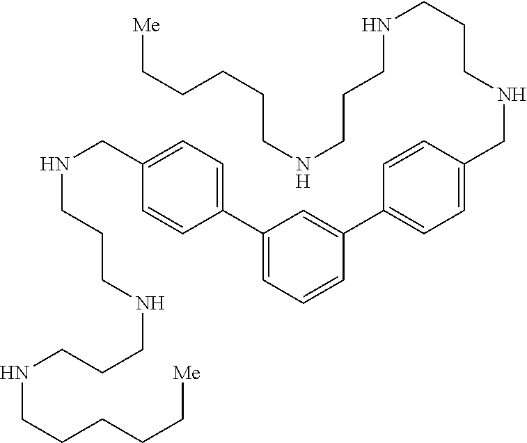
[Me]CCCCCNCCCNCCCNCC1=CC=C(C2=CC(C3=CC=C(CNCCCNCCCNCCCCC[Me])C=C3)=CC=C2)C=C1
